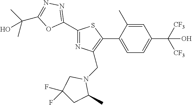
C1(C2=NC(CN3CC(F)(F)CC3C)=C(C3=CC=C(C([CF3])([CF3])O)C=C3C)S2)=NN=C(C(C)(C)O)O1
